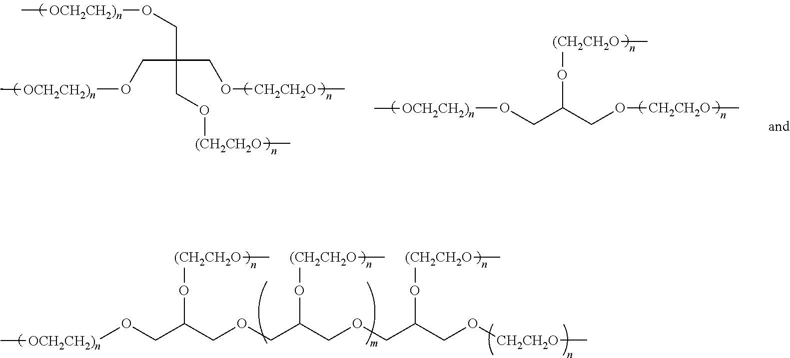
[OCH2CH2)n](OCC(COCC(COCC(CO[CH2CH2O]C)O[(CH2CH2O]C)O[(CH2CH2O]C)O[(CH2CH2O]C)C.C[OCH2CH2)n]OCC(CO[CH2CH2O]C)(CO[OCH2CH2)n]C)CO[(CH2CH2O]C.O(C(CO[CH2CH2O]C)CO[OCH2CH2)n]C)[(CH2CH2O]C
